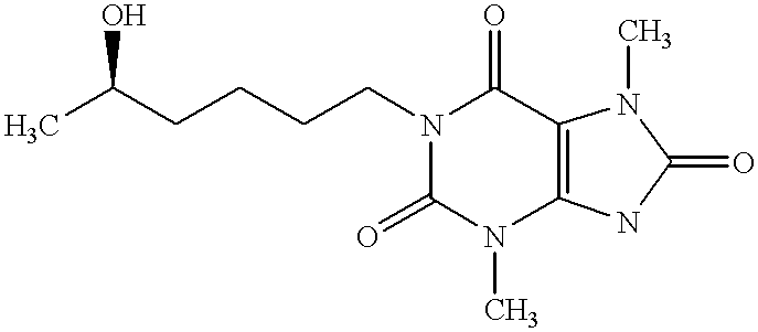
CC(CCCCN1C(=O)C2=C(N(C)C1=O)NC(=O)N2C)O
